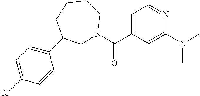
C(C1=CC=NC(N(C)C)=C1)(=O)N1CC(C2=CC=C(Cl)C=C2)CCCC1
